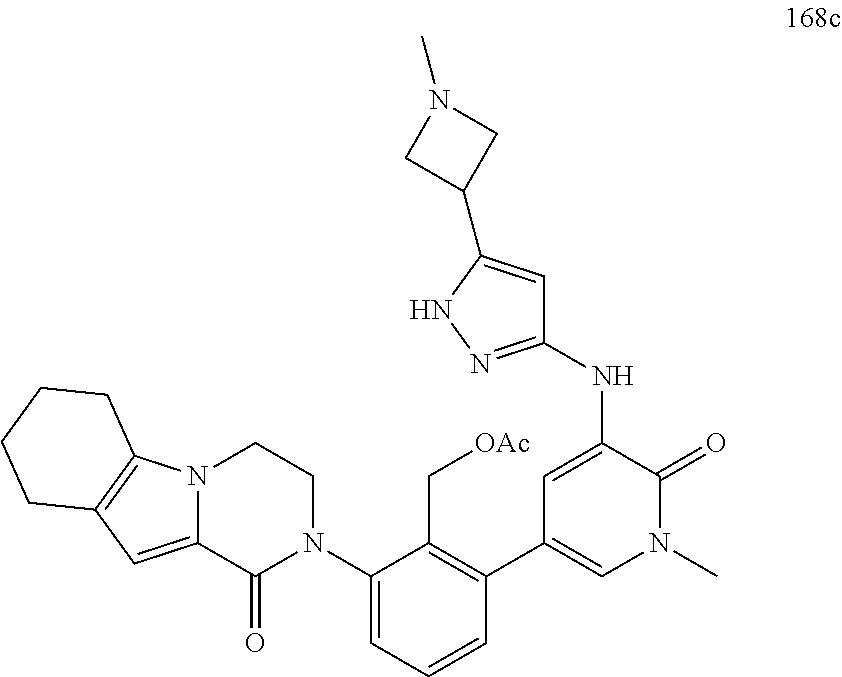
N12C(=CC3=C1CCCC3)C(=O)N(C1=CC=CC(C3=CN(C)C(=O)C(NC4=NNC(C5CN(C)C5)=C4)=C3)=C1C[OAc])CC2
